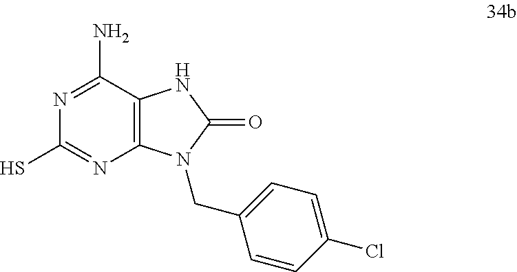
C12=C(N(CC3=CC=C(Cl)C=C3)C(=O)N1)N=C(S)N=C2N
